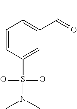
C1=CC(S(N(C)C)(=O)=O)=CC(C(=O)C)=C1
